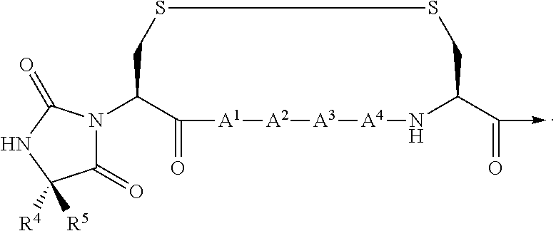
C1(=O)N(C2C(=O)[A1][A2][A3][A4]NC(C(=O)->C)CSSC2)C(=O)NC1([R4])[R5]
